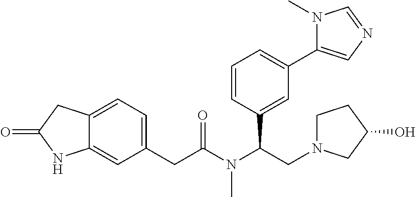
C12=CC(CC(N(C(CN3CCC(O)C3)C3=CC(C4=CN=CN4C)=CC=C3)C)=O)=CC=C1CC(=O)N2
